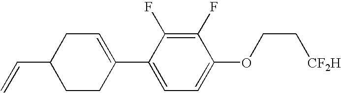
C1(F)=C(F)C(C2=CCC(C=C)CC2)=CC=C1OCC[CF2H]
